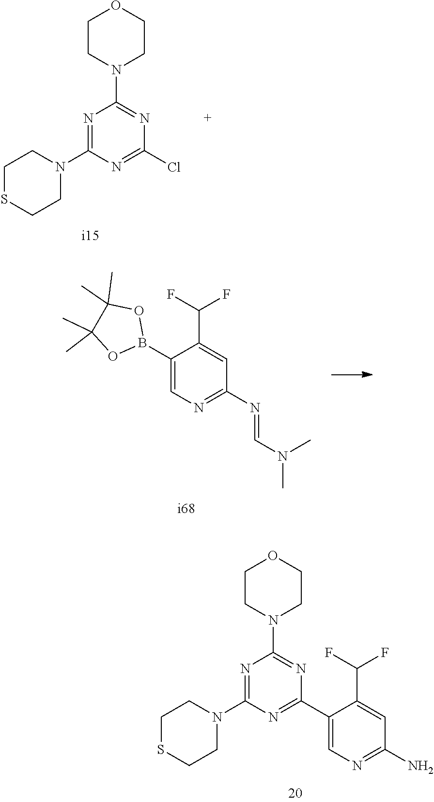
C1(B2OC(C)(C)C(C)(C)O2)=CN=C(N=CN(C)C)C=C1C(F)F.N1=C(N2CCSCC2)N=C(Cl)N=C1N1CCOCC1.N1=C(N2CCSCC2)N=C(C2=CN=C(N)C=C2C(F)F)N=C1N1CCOCC1
